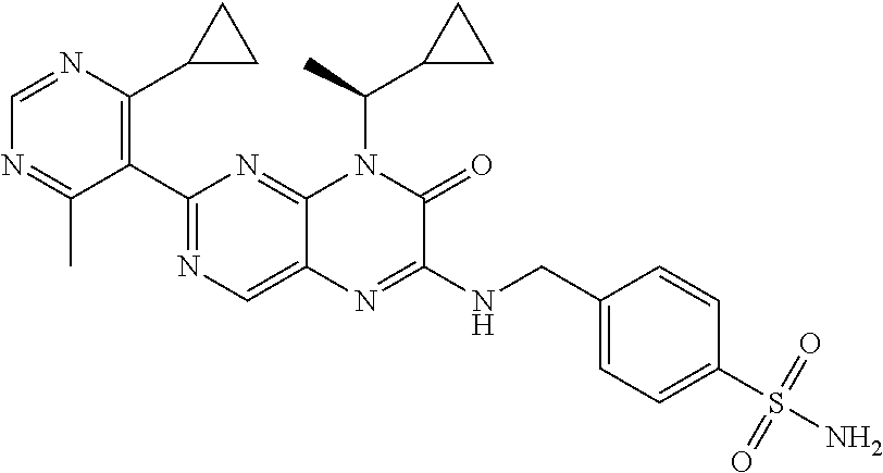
C1(C2=NC=C3C(=N2)N(C(C2CC2)C)C(=O)C(NCC2=CC=C(S(N)(=O)=O)C=C2)=N3)=C(C2CC2)N=CN=C1C
